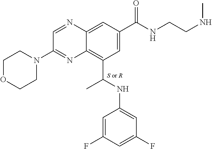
C1=C2C(=C(C(NC3=CC(F)=CC(F)=C3)C)C=C1C(NCCNC)=O)N=C(N1CCOCC1)C=N2
